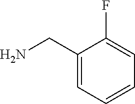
C1(CN)=CC=CC=C1F
